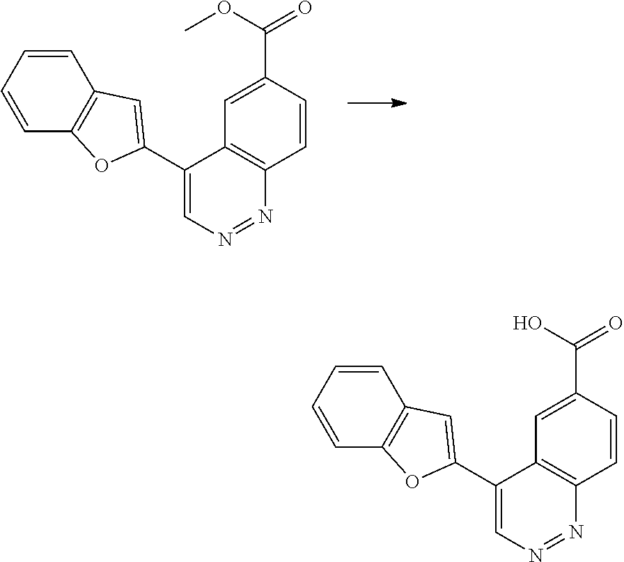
C1(C2=CC3=C(C=CC=C3)O2)=CN=NC2=C1C=C(C(OC)=O)C=C2.C1(C2=CC3=C(C=CC=C3)O2)=CN=NC2=C1C=C(C(O)=O)C=C2
